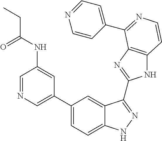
C1(C2=CN=CC(NC(=O)CC)=C2)=CC=C2C(=C1)C(C1=NC3=C(N1)C=CN=C3C1=CC=NC=C1)=NN2
